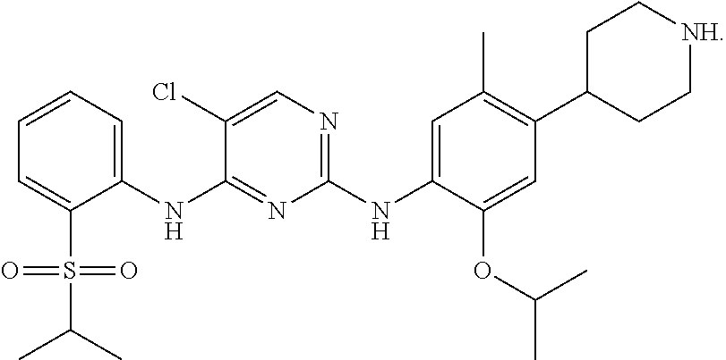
C1(NC2=NC(NC3=CC(C)=C(C4CC[NH]CC4)C=C3OC(C)C)=NC=C2Cl)=CC=CC=C1S(=O)(=O)C(C)C
